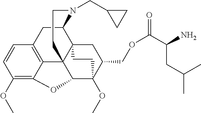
C1(OC)=C2C3=C(C=C1)CC1C45C3(C(C(OC)(C(COC(=O)C(CC(C)C)N)C4)CC5)O2)CCN1CC1CC1
